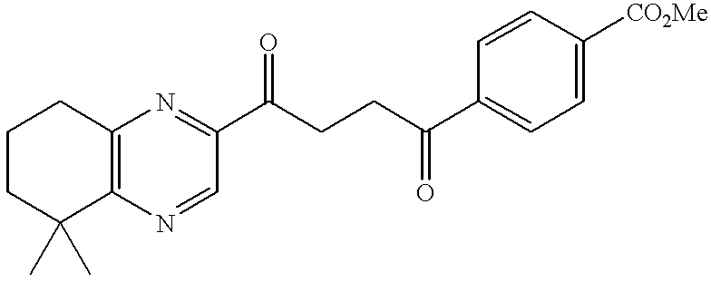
C1CC(C)(C)C2=C(C1)N=C(C(CCC(C1=CC=C([CO2Me])C=C1)=O)=O)C=N2
